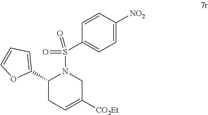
C1(C2CC=C([CO2Et])CN2S(=O)(=O)C2=CC=C([NO2])C=C2)=CC=CO1
